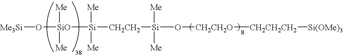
[Me3Si]O[SiO]([Me])([Me])[Si]([CH2CH2][Si](O[CH2CH2O][CH2CH2CH2][Si(OMe)3])([Me])[Me])([Me])[Me]
